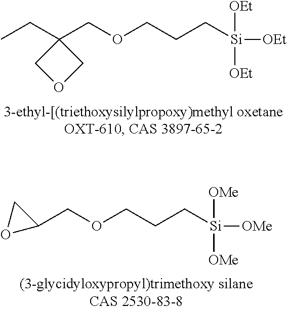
CCC1(COCCC[Si]([OEt])([OEt])[OEt])COC1.C1(COCCC[Si]([OMe])([OMe])[OMe])CO1
